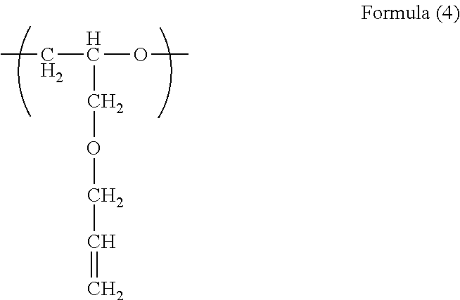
CCC(OC)COCC=C
